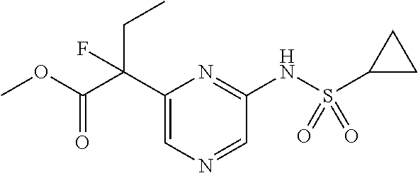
C1(C(C(OC)=O)(CC)F)=CN=CC(NS(C2CC2)(=O)=O)=N1
